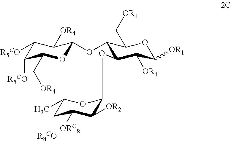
C1([OR4])C([OR1])OC(C[OR4])C(OC2OC(C[OR4])C([R5CO])C([R5CO])C2[OR4])C1OC1C([OR2])C([ORC8])C([R8CO])C(C)O1
